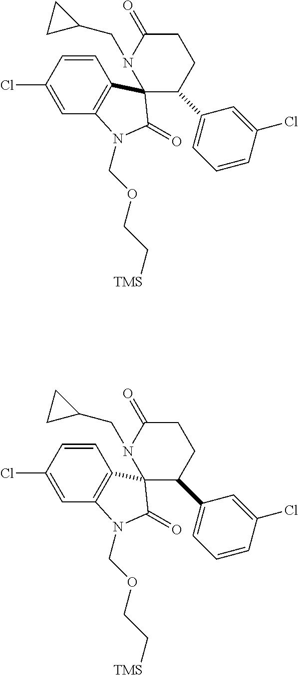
C1(C2=CC=CC(Cl)=C2)CCC(=O)N(CC2CC2)C12C1=C(C=C(Cl)C=C1)N(COCC[TMS])C2=O.C1(C2=CC=CC(Cl)=C2)CCC(=O)N(CC2CC2)C12C1=C(C=C(Cl)C=C1)N(COCC[TMS])C2=O
